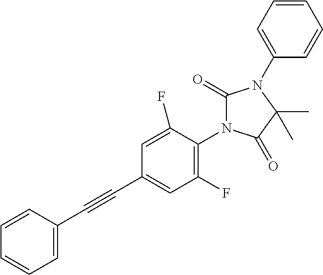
C1=C(C#CC2=CC(F)=C(N3C(=O)N(C4=CC=CC=C4)C(C)(C)C3=O)C(F)=C2)C=CC=C1
